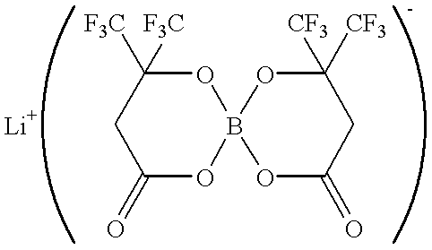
C1C(=O)OB2(OC1([F3C])[F3C])OC(=O)CC([CF3])([CF3])O2
